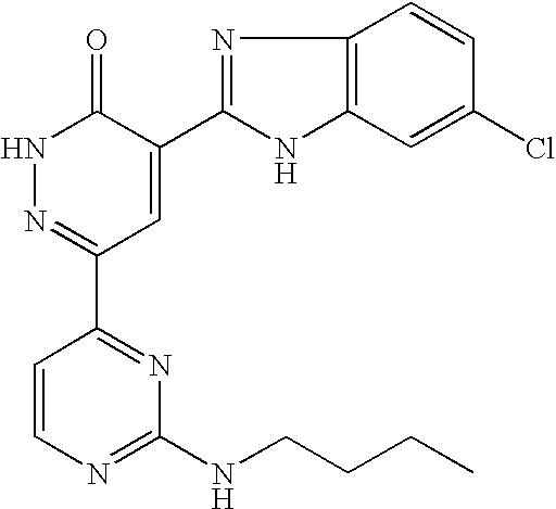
N1N=C(C2=NC(NCCCC)=NC=C2)C=C(C2=NC3=C(N2)C=C(Cl)C=C3)C1=O
